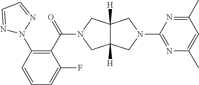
C1(N2N=CC=N2)=C(C(=O)N2CC3([H])C([H])(C2)CN(C2=NC(C)=CC(C)=N2)C3)C(F)=CC=C1
